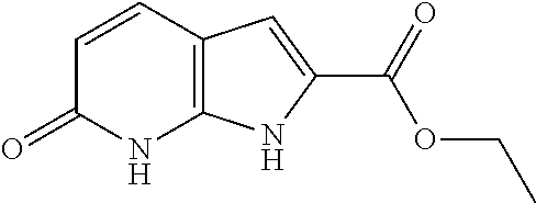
C12=C(C=CC(=O)N1)C=C(C(OCC)=O)N2
